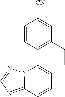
C12=NC=NN1C(C1=C(CC)C=C([CN])C=C1)=CC=C2
